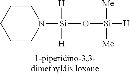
[Si](O[Si]([H])([Me])[Me])([H])([H])N1CCCCC1
